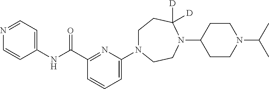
C1(C(NC2=CC=NC=C2)=O)=NC(N2CCC([D])([D])N(C3CCN(C(C)C)CC3)CC2)=CC=C1
